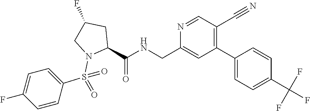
N1=CC(C#N)=C(C2=CC=C(C(F)(F)F)C=C2)C=C1CNC(C1N(S(C2=CC=C(F)C=C2)(=O)=O)CC(F)C1)=O
